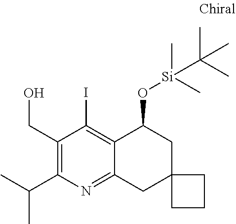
C1(CO)=C(C(C)C)N=C2C(=C1I)C(O[Si](C)(C)C(C)(C)C)CC1(C2)CCC1
